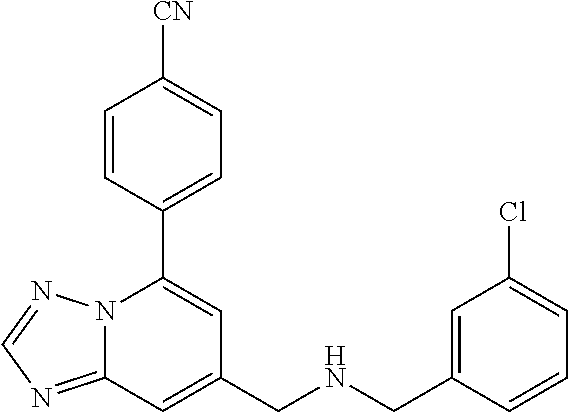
C12=NC=NN1C(C1=CC=C([CN])C=C1)=CC(CNCC1=CC(Cl)=CC=C1)=C2
